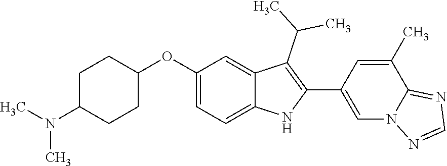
C1(OC2=CC=C3C(=C2)C(C(C)C)=C(C2=CN4C(=NC=N4)C(C)=C2)N3)CCC(N(C)C)CC1
